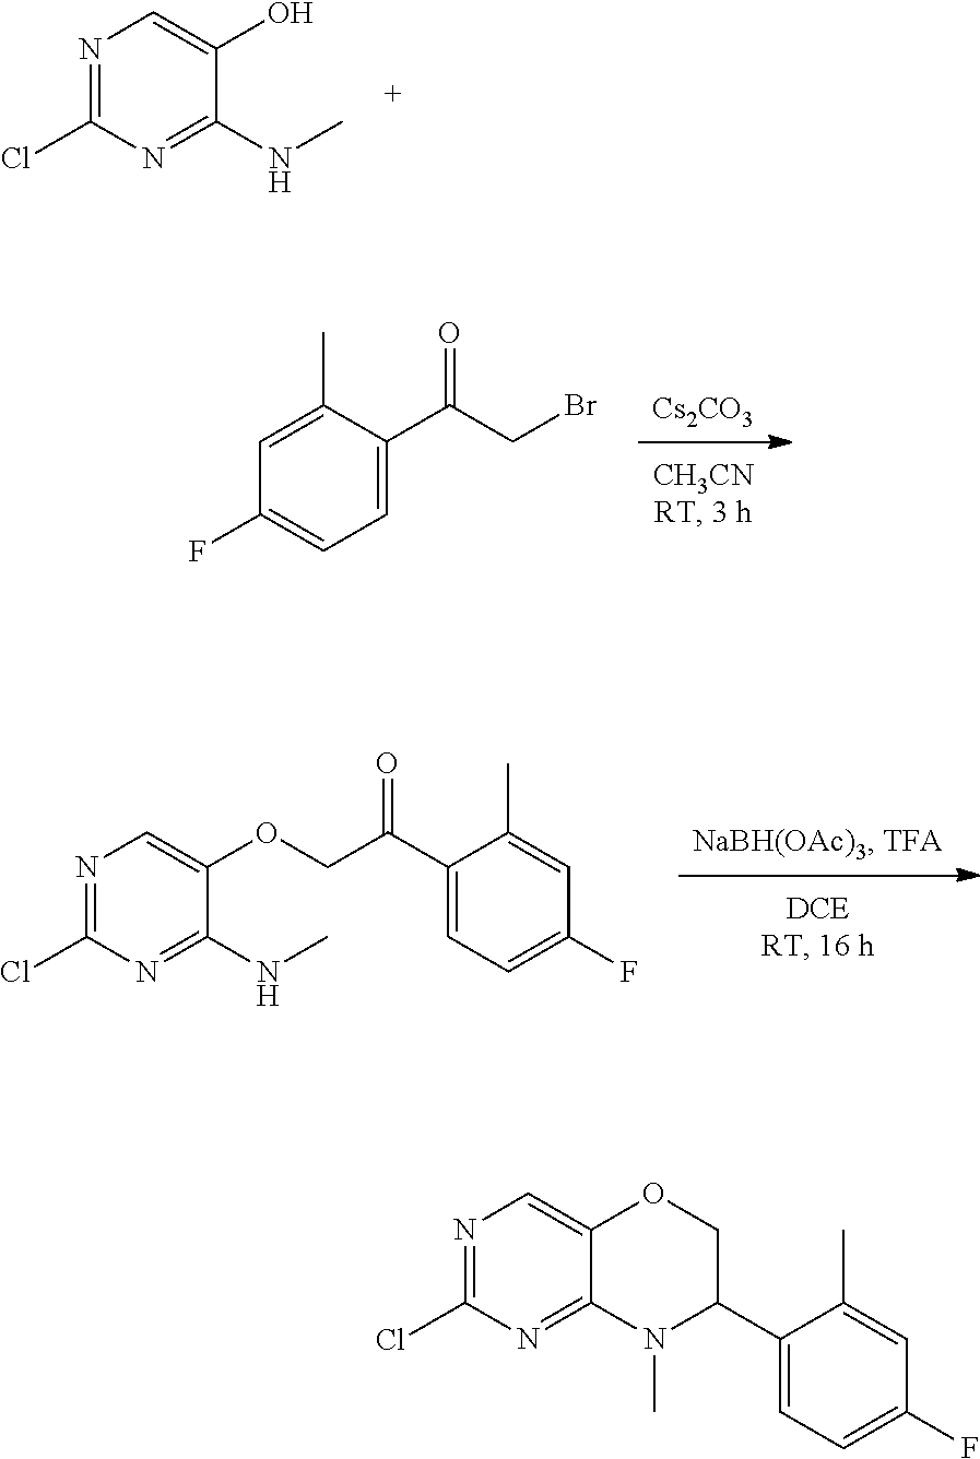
C1(Cl)=NC=C(O)C(NC)=N1.[Cs2CO3].C1(F)=CC=C(C(CBr)=O)C(C)=C1.N1=C(Cl)N=C(NC)C(OCC(=O)C2=CC=C(F)C=C2C)=C1.C1(Cl)=NC=C2C(=N1)N(C)C(C1=CC=C(F)C=C1C)CO2
